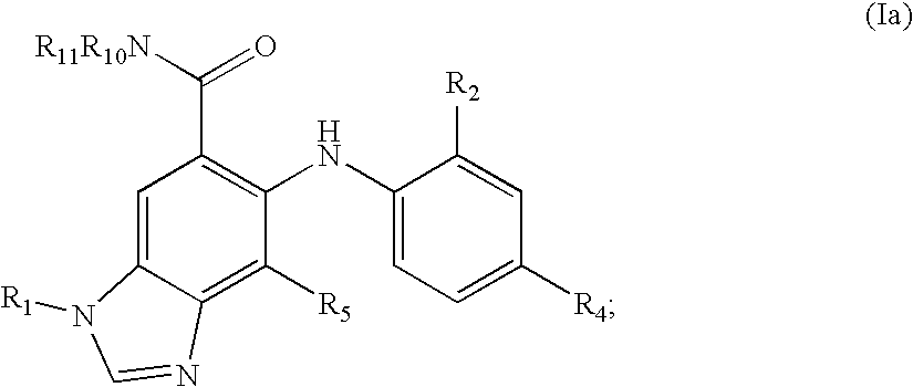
C1=C2C(=C([R5])C(NC3=CC=C([R4])C=C3[R2])=C1C([R11R10N])=O)N=CN2[R1]
